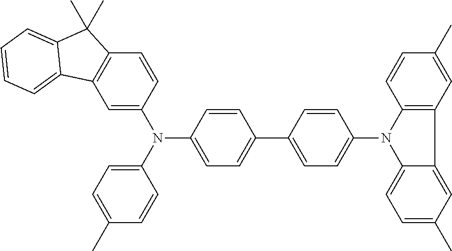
C1=C(N(C2=CC=C(C3=CC=C(N4C5=CC=C(C)C=C5C5=C4C=CC(C)=C5)C=C3)C=C2)C2=CC=C(C)C=C2)C=CC2=C1C1=CC=CC=C1C2(C)C
